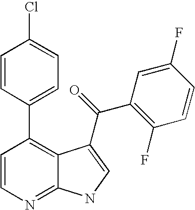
C1=CN=C2C(=C1C1=CC=C(Cl)C=C1)C(C(C1=C(F)C=CC(F)=C1)=O)=CN2
